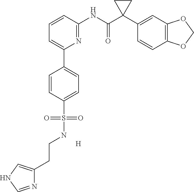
C1=C(C2=CC=C(S(NCCC3=CNC=N3)(=O)=O)C=C2)N=C(NC(C2(C3=CC4=C(C=C3)OCO4)CC2)=O)C=C1.[H]
